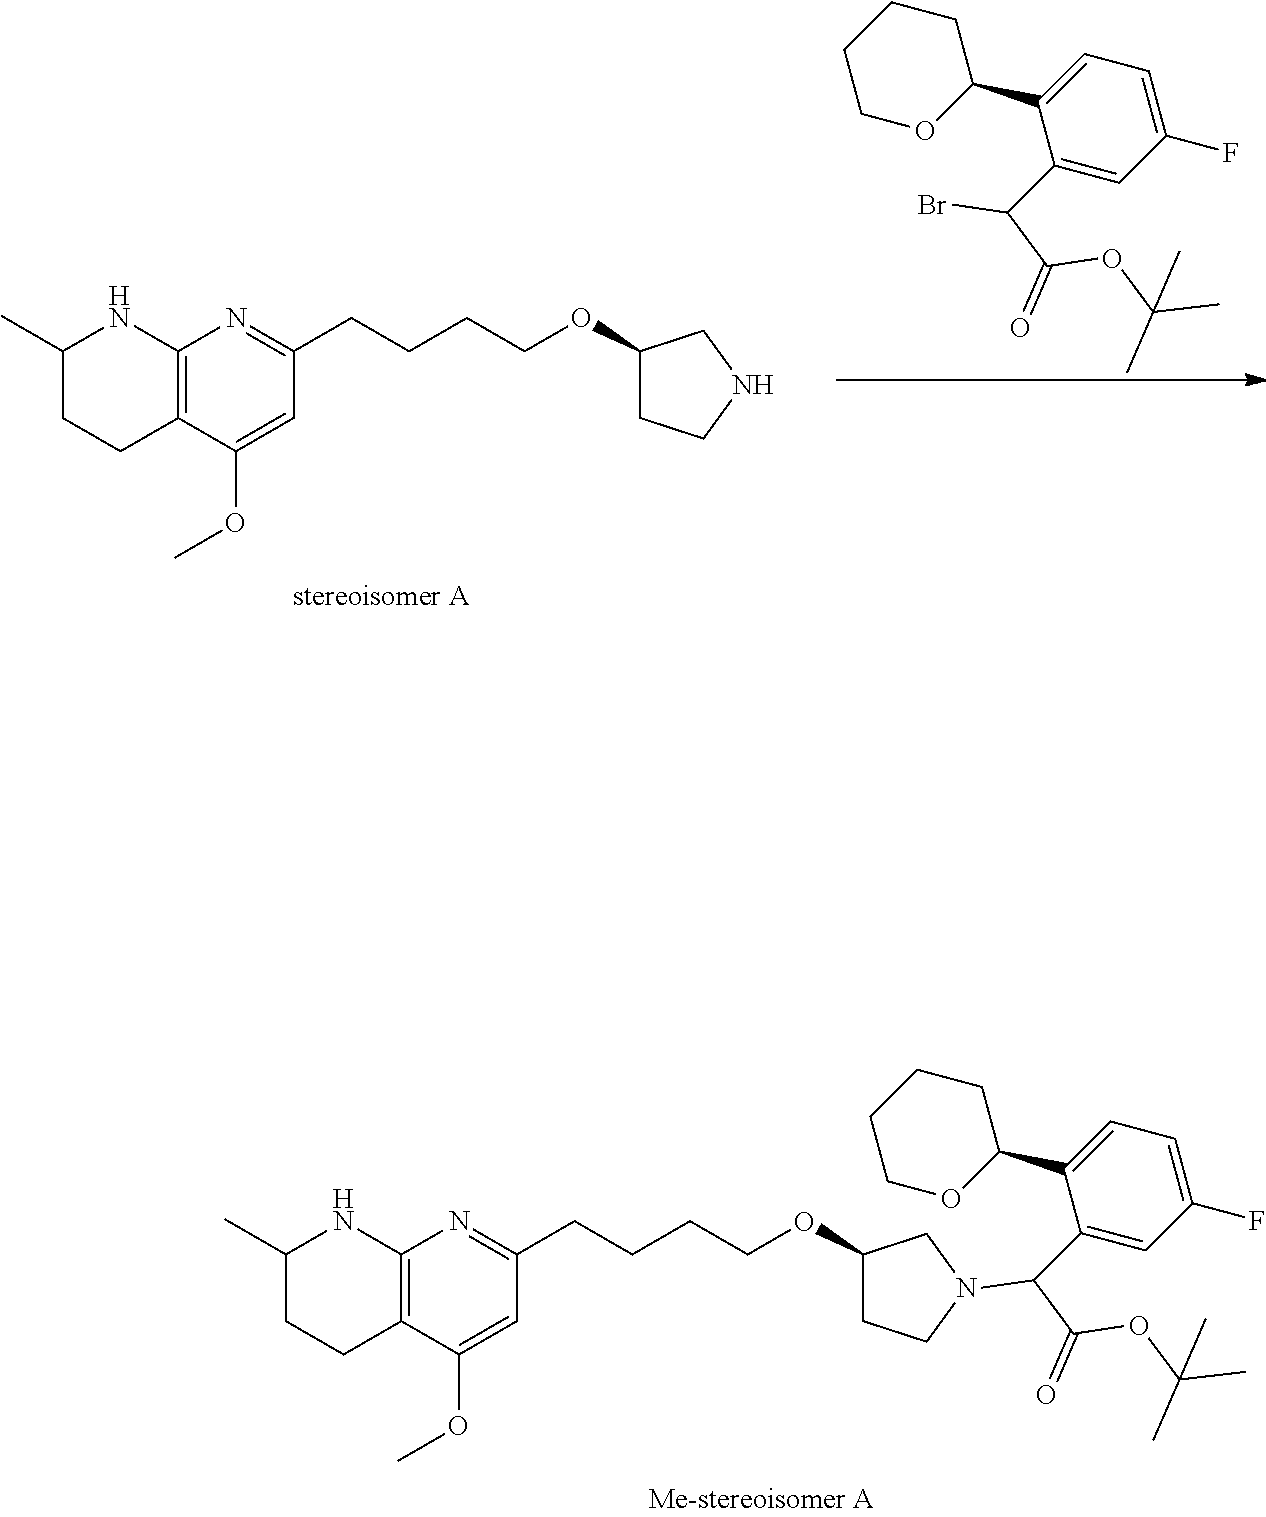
C12=C(C(OC)=CC(CCCCOC3CCNC3)=N1)CCC(C)N2.C1(C(C(OC(C)(C)C)=O)Br)=CC(F)=CC=C1C1CCCCO1.C12=C(C(OC)=CC(CCCCOC3CCN(C(C4=CC(F)=CC=C4C4CCCCO4)C(OC(C)(C)C)=O)C3)=N1)CCC(C)N2
